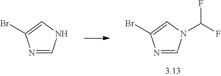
N1=CNC=C1Br.N1=CN(C(F)F)C=C1Br
